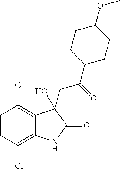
C1=CC(Cl)=C2C(=C1Cl)C(O)(CC(C1CCC(OC)CC1)=O)C(=O)N2
